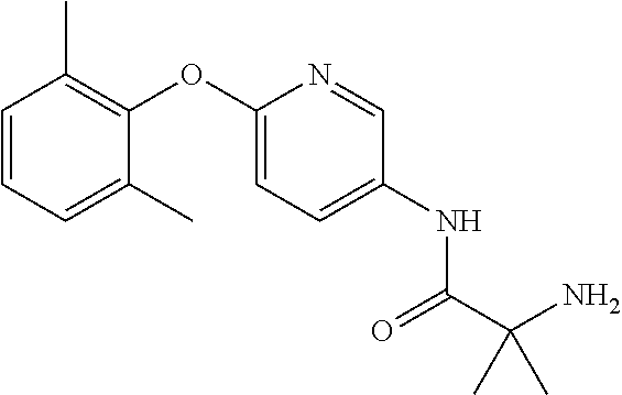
C1=CC=C(C)C(OC2=CC=C(NC(C(N)(C)C)=O)C=N2)=C1C
